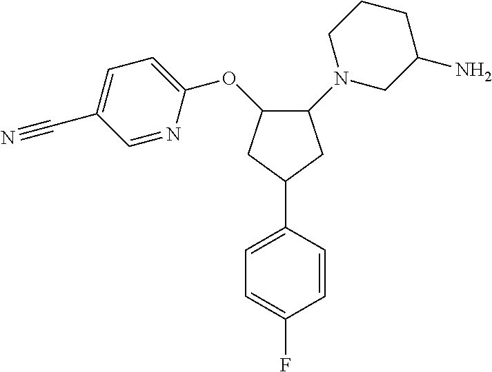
C1=C(F)C=CC(C2CC(OC3=CC=C(C#N)C=N3)C(N3CC(N)CCC3)C2)=C1
